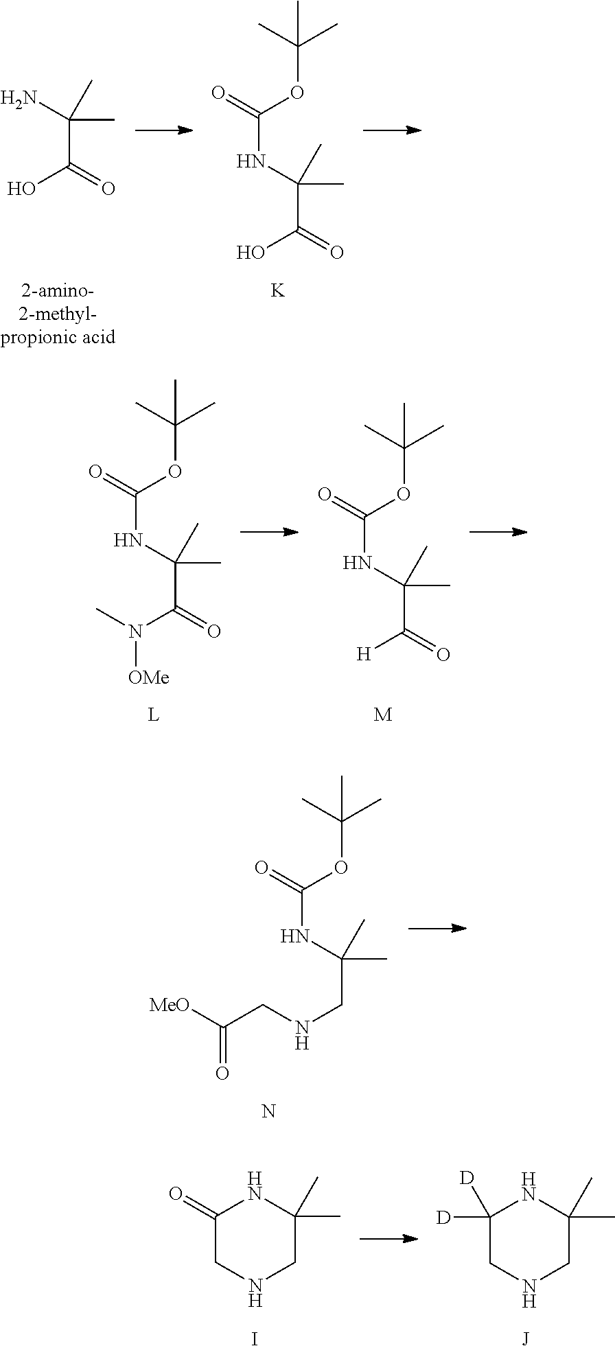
NC(C(O)=O)(C)C.N(C(C(O)=O)(C)C)C(=O)OC(C)(C)C.[K].N(C(C(N(C)[OMe])=O)(C)C)C(=O)OC(C)(C)C.[L].N(C(C([H])=O)(C)C)C(=O)OC(C)(C)C.[M].N(C(CNCC(=O)[MeO])(C)C)C(=O)OC(C)(C)C.N.N1C(C)(C)CNCC1=O.N1C(C)(C)CNCC1([D])[D].[J].I
